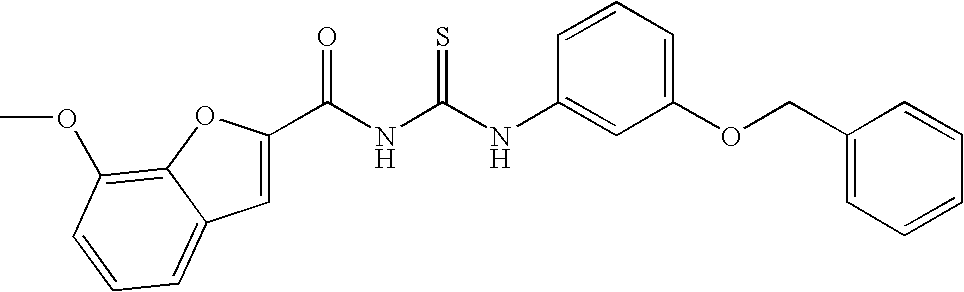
C(NC(NC1=CC(OCC2=CC=CC=C2)=CC=C1)=S)(=O)C1=CC2=CC=CC(OC)=C2O1
